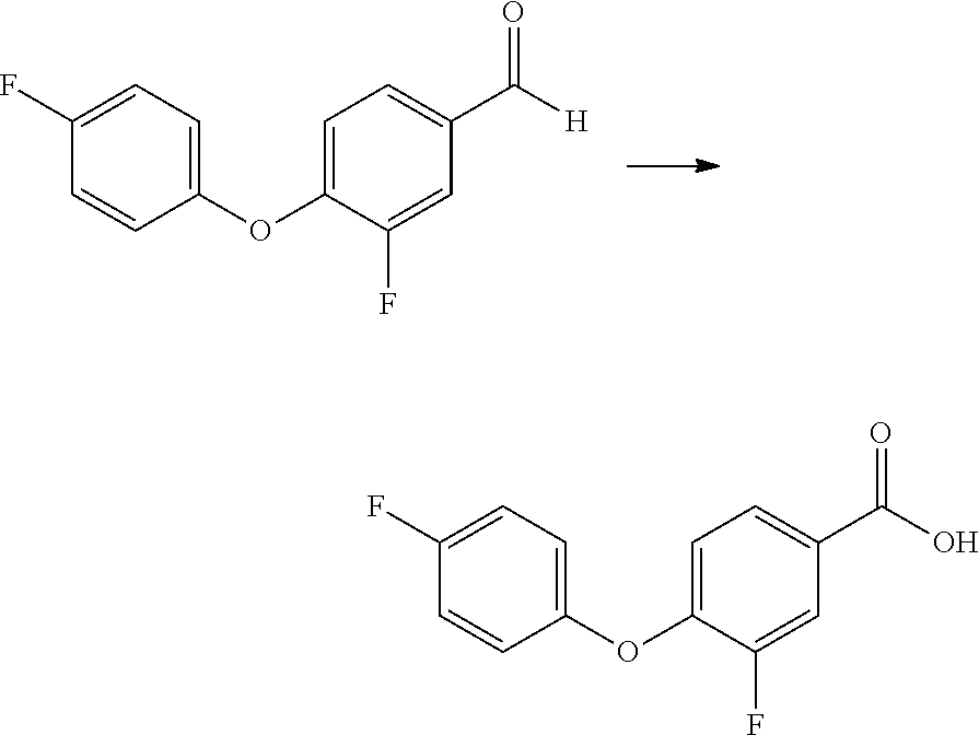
C1(F)=CC=C(OC2=CC=C(C([H])=O)C=C2F)C=C1.C1(F)=CC=C(OC2=CC=C(C(O)=O)C=C2F)C=C1
